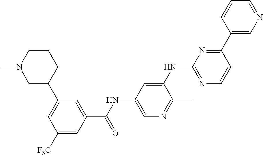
C1(C2=NC(NC3=CC(NC(C4=CC(C5CCCN(C)C5)=CC([F3C])=C4)=O)=CN=C3C)=NC=C2)=CN=CC=C1
